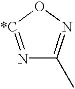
N1=[*C]ON=C1C
